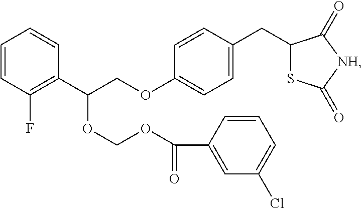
C1=CC(F)=C(C(COC2=CC=C(CC3SC(=O)[NH]C3=O)C=C2)OCOC(=O)C2=CC(Cl)=CC=C2)C=C1
